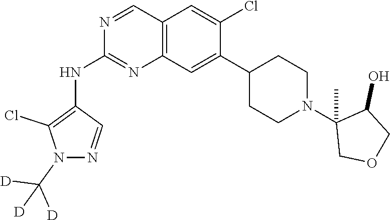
C12=C(C=C(C3CCN(C4(C)COCC4O)CC3)C(Cl)=C1)N=C(NC1=C(Cl)N(C([D])([D])[D])N=C1)N=C2
